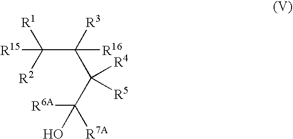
C(C([R3])(C(C([R7A])([R6A])O)([R4])[R5])[R16])([R2])([R1])[R15]
